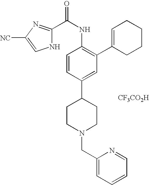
C1(C(NC2=C(C3=CCCCC3)C=C(C3CCN(CC4=CC=CC=N4)CC3)C=C2)=O)=NC([NC])=CN1.[CF3CO2H]
